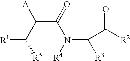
C([R1])(C(C(=O)N([R4])C([R3])C([R2])=O)[A])[R5]
